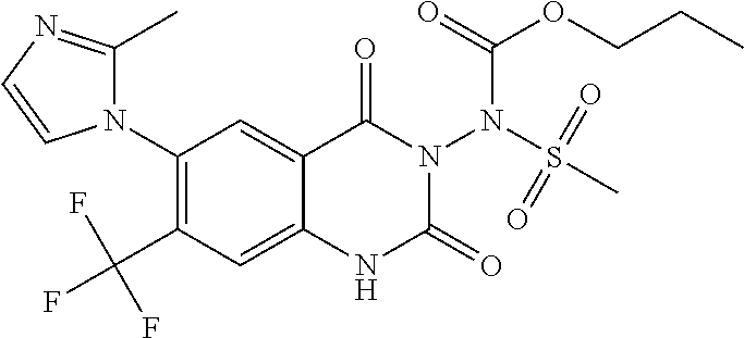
C1(N2C(C)=NC=C2)=C(C(F)(F)F)C=C2C(=C1)C(=O)N(N(S(C)(=O)=O)C(=O)OCCC)C(=O)N2
